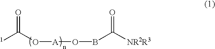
[1]C(O[A]OBC([NR2R3])=O)=O
